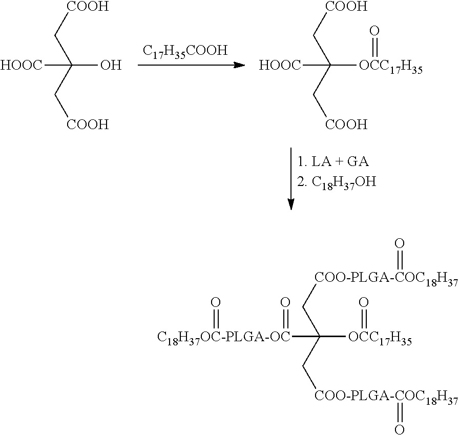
OC(C[COOH])(C[COOH])[HOOC].[C17H35COOH].[OCC17H35](C(C[COOH])(C[COOH])[HOOC])=O.[OCC17H35](=O)C(C[COO-PLGA-COC18H37]=O)(C[COO-PLGA-COC18H37]=O)[C18H37OC-PLGA-OC](=O)=O
